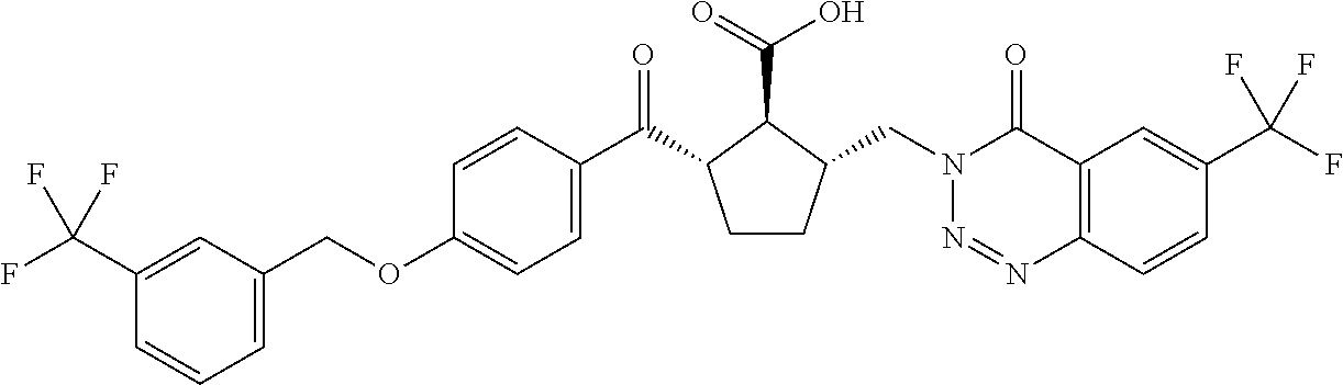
C1(COC2=CC=C(C(=O)C3CCC(CN4N=NC5=C(C4=O)C=C(C(F)(F)F)C=C5)C3C(=O)O)C=C2)=CC=CC(C(F)(F)F)=C1
